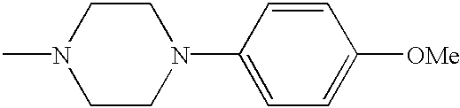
N1(C)CCN(C2=CC=C([OMe])C=C2)CC1
